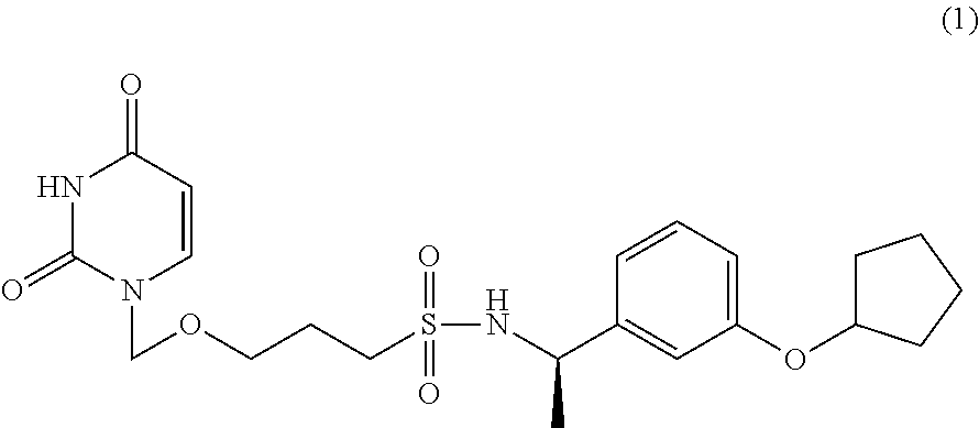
N1C(=O)N(COCCCS(=O)(=O)NC(C2=CC(OC3CCCC3)=CC=C2)C)C=CC1=O
